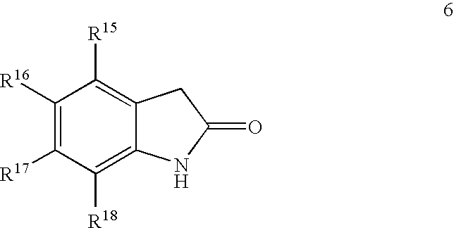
C1([R16])=C([R17])C([R18])=C2C(=C1[R15])CC(=O)N2
